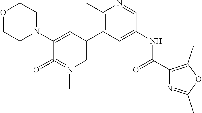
O1CCN(C2=CC(C3=C(C)N=CC(NC(=O)C4=C(C)OC(C)=N4)=C3)=CN(C)=C2=O)CC1
